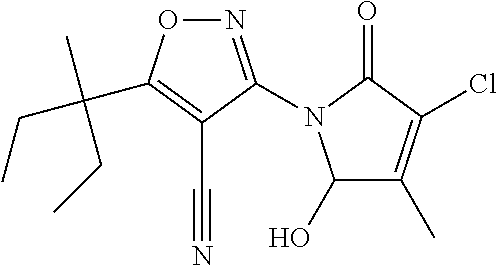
N1=C(N2C(O)C(C)=C(Cl)C2=O)C(C#N)=C(C(CC)(C)CC)O1
